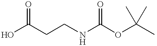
O=C(O)CCNC(OC(C)(C)C)=O
